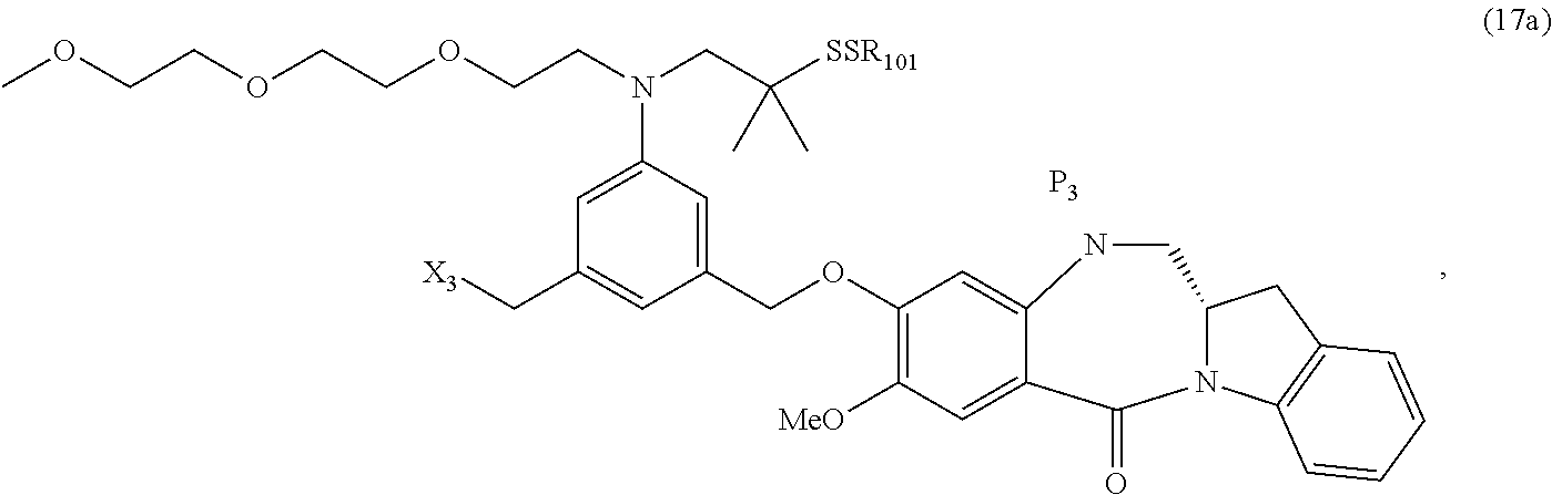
[X3]CC1=CC(COC2=C([MeO])C=C3C(=C2)NCC2N(C4=C(C2)C=CC=C4)C3=O)=CC(N(CC([SSR101])(C)C)CCOCCOCCOC)=C1.[P3]
